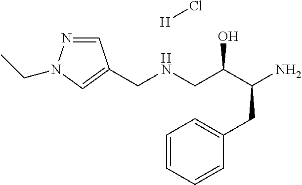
[H]Cl.C1=NN(CC)C=C1CNCC(C(N)CC1=CC=CC=C1)O
